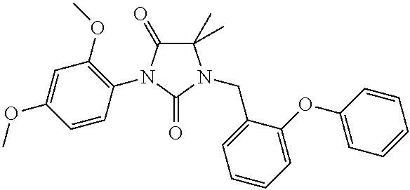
C1(C)(C)C(=O)N(C2=C(OC)C=C(OC)C=C2)C(=O)N1CC1=CC=CC=C1OC1=CC=CC=C1
